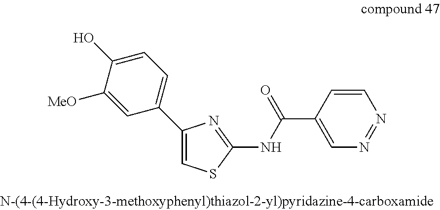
C1=C(C2=CC=C(O)C([MeO])=C2)N=C(NC(C2=CN=NC=C2)=O)S1
